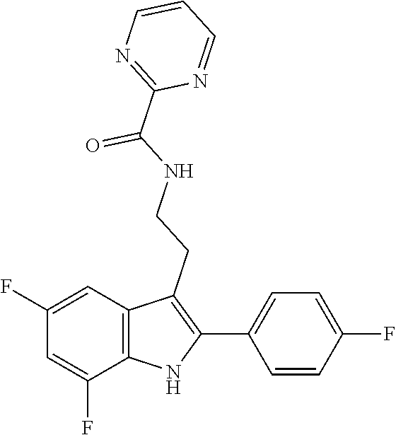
O=C(NCCC1=C(C2=CC=C(F)C=C2)NC2=C1C=C(F)C=C2F)C1=NC=CC=N1
